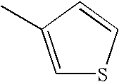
C1=C(C)C=CS1
